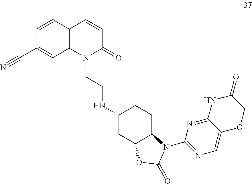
N1(CCNC2CC3C(CC2)N(C2=NC=C4C(=N2)NC(=O)CO4)C(=O)O3)C(=O)C=CC2=C1C=C(C#N)C=C2
